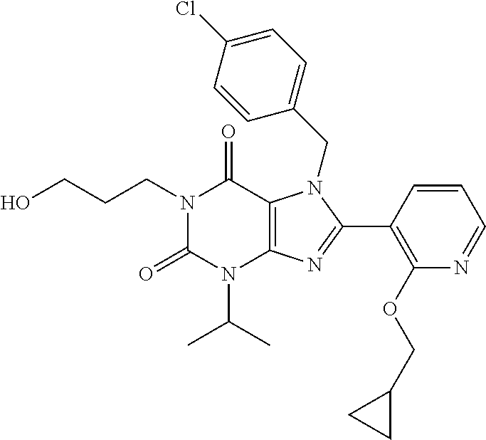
OCCCN1C(=O)N(C(C)C)C2=C(C1=O)N(CC1=CC=C(Cl)C=C1)C(C1=C(OCC3CC3)N=CC=C1)=N2
